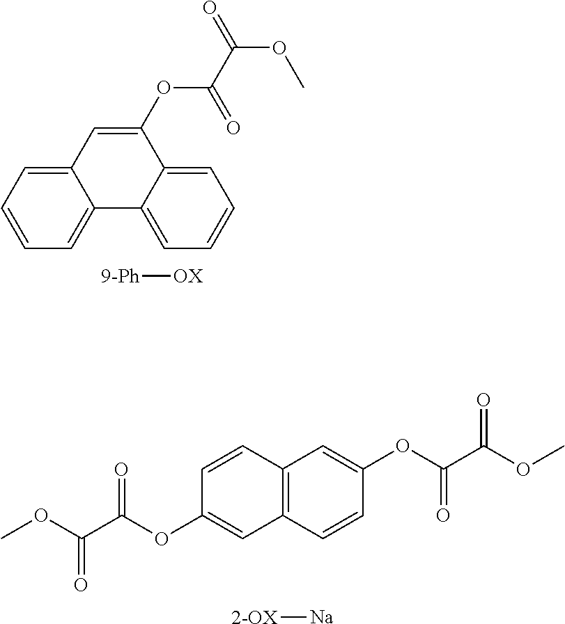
C1=CC=C2C(=C1)C=C(OC(C(=O)OC)=O)C1=CC=CC=C21.[9-Ph][OX].C12=C(C=CC(OC(C(OC)=O)=O)=C1)C=C(OC(C(OC)=O)=O)C=C2.[2-OX][Na]
